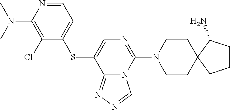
C1CN(C2=NC=C(SC3=CC=NC(N(C)C)=C3Cl)C3=NN=CN23)CCC12C(N)CCC2
